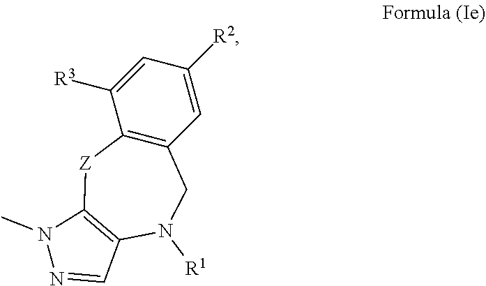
C1=C([R3])C2=C(C=C1[R2])CN([R1])C1=C([Z]2)N(C)N=C1
